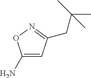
C1(N)=CC(CC(C)(C)C)=NO1
